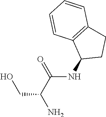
C1(NC(=O)C(N)CO)CCC2=C1C=CC=C2
